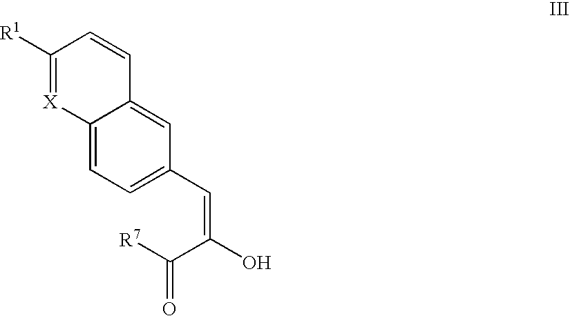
C1([R1])=[X]C2=CC=C(C=C(O)C([R7])=O)C=C2C=C1
